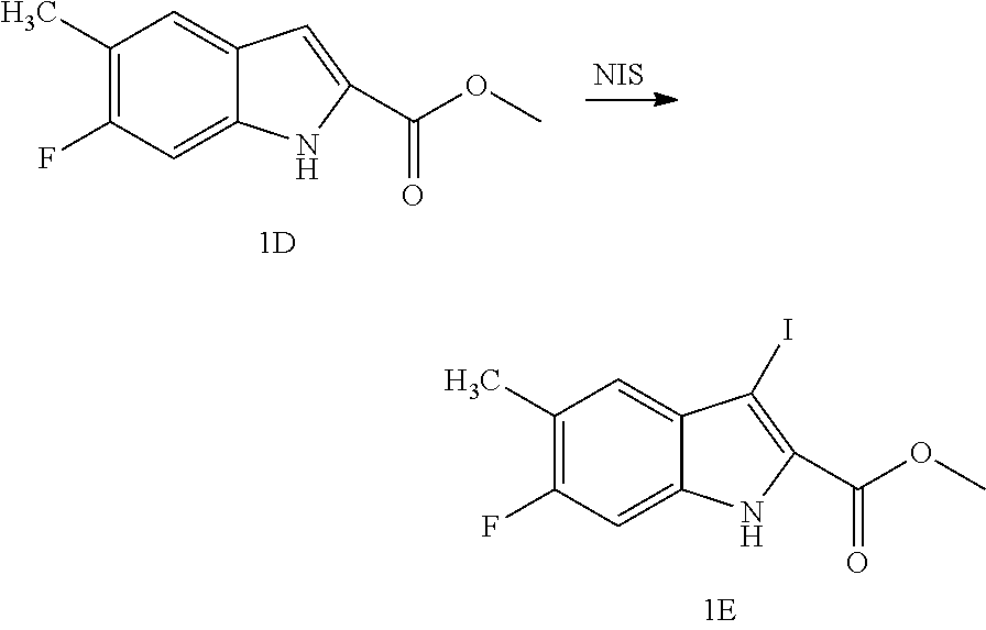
C1(F)=C(C)C=C2C(=C1)NC(C(OC)=O)=C2I.C1(F)=C(C)C=C2C(=C1)NC(C(OC)=O)=C2.[NIS]
